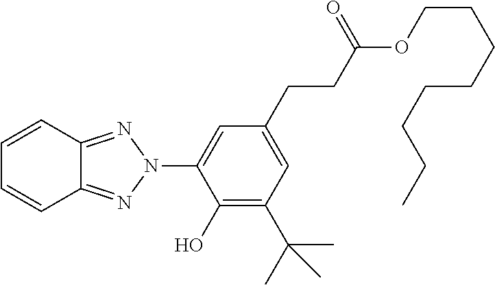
C12=NN(C3=CC(CCC(=O)OCCCCCCCC)=CC(C(C)(C)C)=C3O)N=C1C=CC=C2
